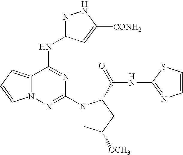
C12=CC=CN1N=C(N1CC([OCH3])CC1C(=O)NC1=NC=CS1)N=C2NC1=NNC([CONH2])=C1
